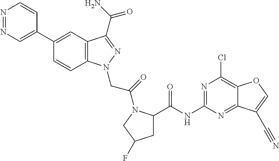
N1=NC=C(C2=CC3=C(C=C2)N(CC(=O)N2C(C(=O)NC4=NC(Cl)=C5C(=N4)C(C#N)=CO5)CC(F)C2)N=C3C(N)=O)C=C1
